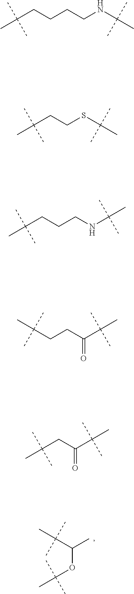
C(OC(C)(C)C)(C(C)(C)C)C.C(CCCCNC(C)(C)C)(C)(C)C.C(CSC(C)(C)C)C(C)(C)C.C(CCCNC(C)(C)C)(C)(C)C.C(CCC(=O)C(C)(C)C)(C)(C)C.C(C(=O)C(C)(C)C)C(C)(C)C
